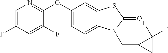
O(C1=NC=C(F)C=C1F)C1=CC=C2C(=C1)SC(=O)N2CC1CC1(F)F
